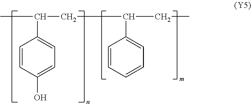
CC(CC(CC)C1=CC=CC=C1)C1=CC=C(O)C=C1
